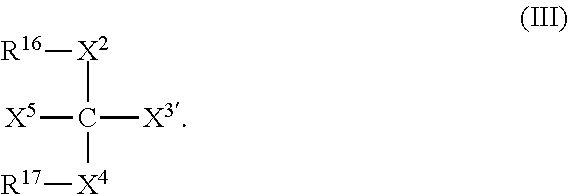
[R16][X2]C([X4][R17])([X3])[X5]
